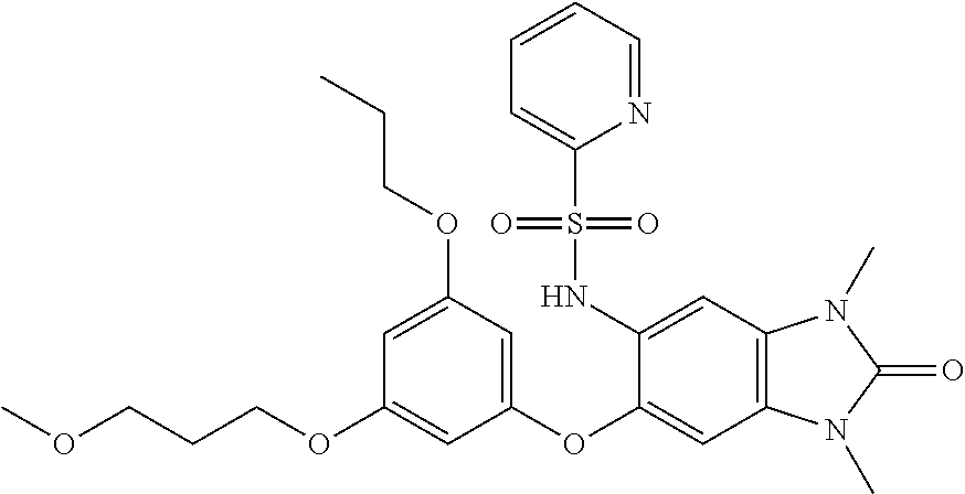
O(CCCOC1=CC(OC2=CC3=C(C=C2NS(C2=CC=CC=N2)(=O)=O)N(C)C(=O)N3C)=CC(OCCC)=C1)C
